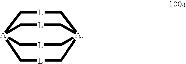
[L]1C[A]23C[L]C[A](C[L]C2)(C1)C[L]C3
